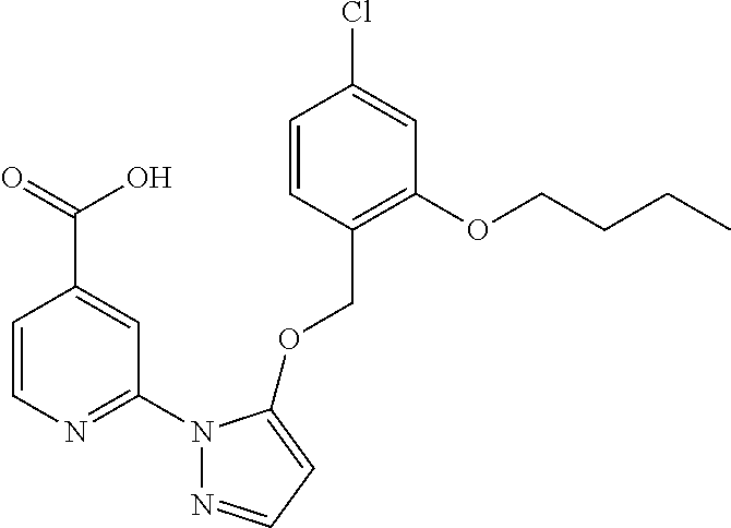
C1=CC(COC2=CC=NN2C2=NC=CC(C(=O)O)=C2)=C(OCCCC)C=C1Cl
